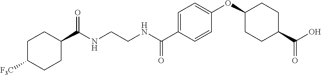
C1(C(NCCNC(C2=CC=C(OC3CCC(C(O)=O)CC3)C=C2)=O)=O)CCC([F3C])CC1
